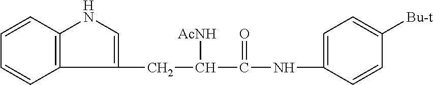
C1(CC([AcNH])C(NC2=CC=C([Bu-t])C=C2)=O)=CNC2=C1C=CC=C2
